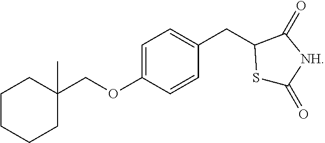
C1CC(COC2=CC=C(CC3SC(=O)[NH]C3=O)C=C2)(C)CCC1
